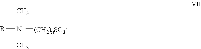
[R][N+](C)([(CH2)nSO3-])C
